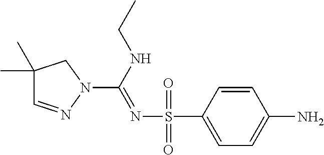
C1(C)(C)C=NN(C(=NS(C2=CC=C(N)C=C2)(=O)=O)NCC)C1
